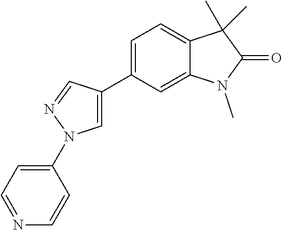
C1=C(C2=CC=C3C(=C2)N(C)C(=O)C3(C)C)C=NN1C1=CC=NC=C1
